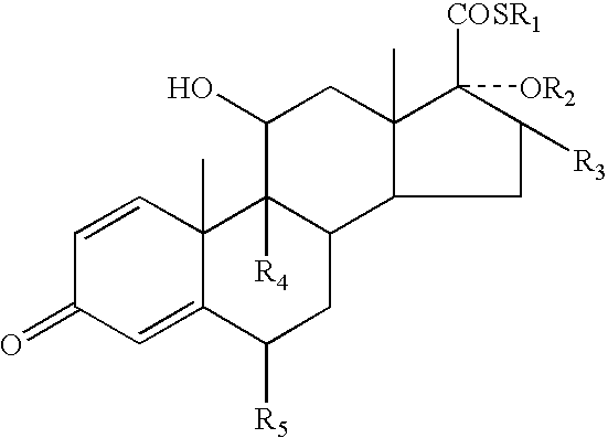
C1=CC2(C)C(=CC1=O)C([R5])CC1C2([R4])C(O)CC2(C)C([COSR1])([OR2])C([R3])CC12
